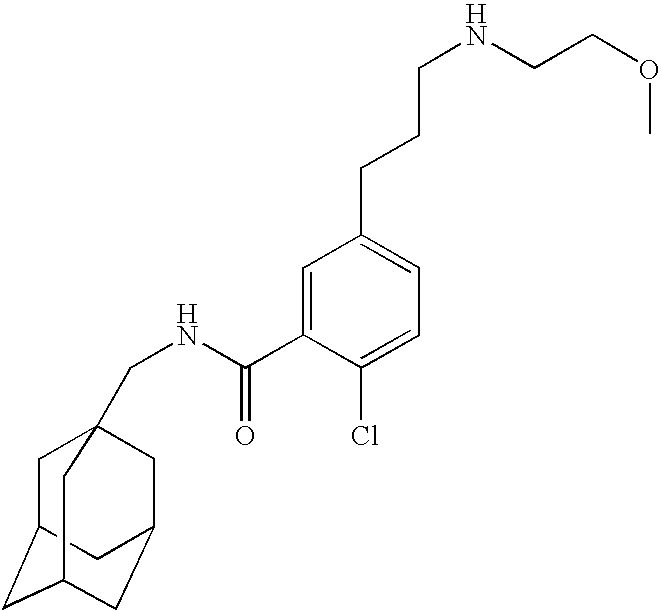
C1=C(C(=O)NCC23CC4CC(CC(C2)C4)C3)C(Cl)=CC=C1CCCNCCOC
